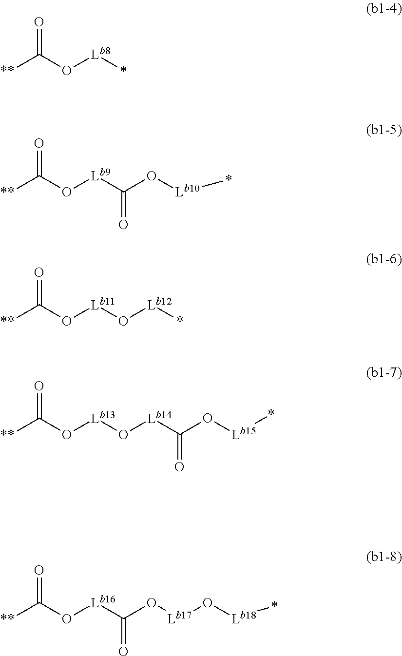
[**]C(O[Lb8]*)=O.[Lb10](OC([Lb9]OC([**])=O)=O)*.*[Lb12]O[Lb11]OC([**])=O.C([Lb14]O[Lb13]OC([**])=O)(=O)O[Lb15]*.[Lb17](OC([Lb16]OC([**])=O)=O)O[Lb18]*
